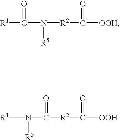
[R1]C(=O)N([R5])[R2]C(=O)[OOH].[R1]N([R5])C([R2]C(=O)[OOH])=O
